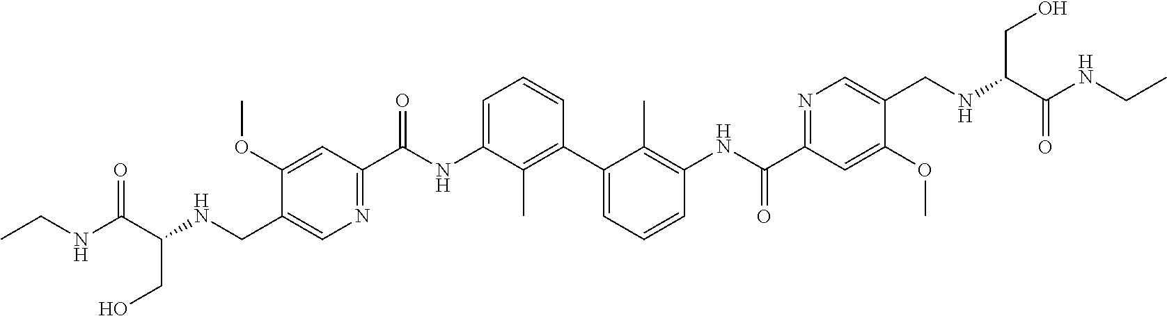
C1(OC)=CC(C(NC2=CC=CC(C3=CC=CC(NC(C4=NC=C(CNC(C(NCC)=O)CO)C(OC)=C4)=O)=C3C)=C2C)=O)=NC=C1CNC(C(NCC)=O)CO
